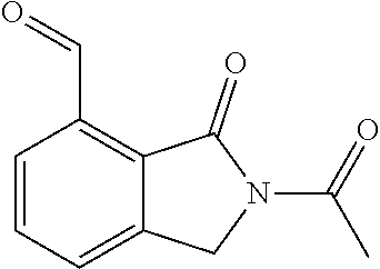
C1=CC=C2C(=C1C=O)C(=O)N(C(C)=O)C2
